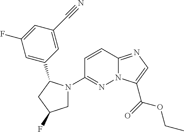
N12C(=NC=C1C(=O)OCC)C=CC(N1CC(F)CC1C1=CC(F)=CC(C#N)=C1)=N2
